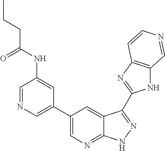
C1=NC=C(C2=CN=C3C(=C2)C(C2=NC4=C(N2)C=NC=C4)=NN3)C=C1NC(CCC)=O
